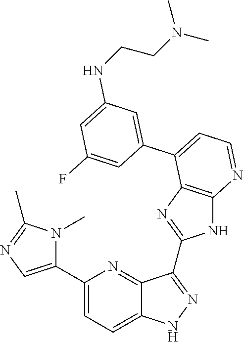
C1(C2=CC=C3C(=N2)C(C2=NC4=C(N2)N=CC=C4C2=CC(NCCN(C)C)=CC(F)=C2)=NN3)=CN=C(C)N1C
